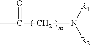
O=C(CN([R2])[R1])C
